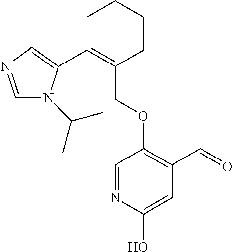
C1C(C2=CN=CN2C(C)C)=C(COC2=C(C=O)C=C(O)N=C2)CCC1
